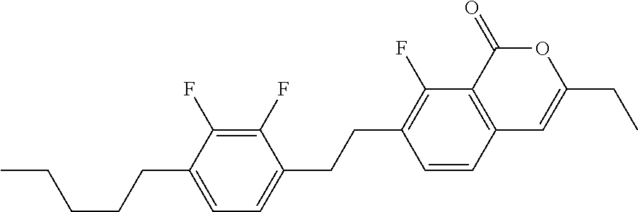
C12=C(C(=O)OC(CC)=C1)C(F)=C(CCC1=CC=C(CCCCC)C(F)=C1F)C=C2
